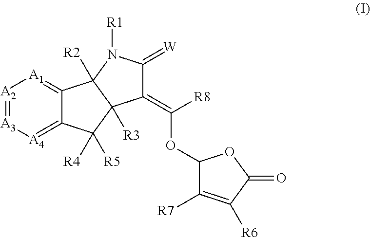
[A2]1=[A3][A4]=C2C(=[A1]1)C1([R2])C([R3])(C2([R4])[R5])C(=C([R8])OC2C([R7])=C([R6])C(=O)O2)C(=[W])N1[R1]
